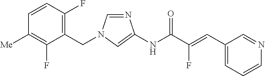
N1=CN(CC2=C(F)C=CC([Me])=C2F)C=C1NC(C(=CC1=CC=CN=C1)F)=O
